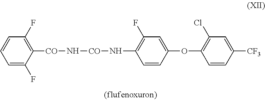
C1=CC([CF3])=CC(Cl)=C1OC1=CC(F)=C(N[CO]N[CO]C2=C(F)C=CC=C2F)C=C1
